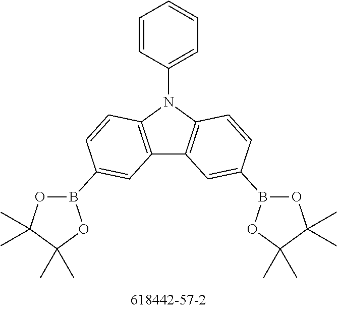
C12=C(N(C3=CC=CC=C3)C3=C1C=C(B1OC(C)(C)C(C)(C)O1)C=C3)C=CC(B1OC(C)(C)C(C)(C)O1)=C2
